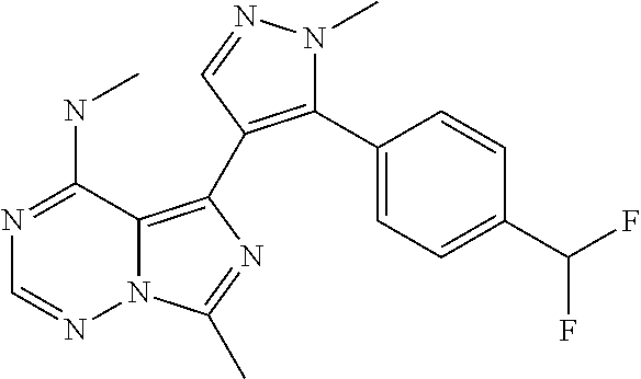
C1=NN2C(=C(C3=C(C4=CC=C(C(F)F)C=C4)N(C)N=C3)N=C2C)C(NC)=N1
